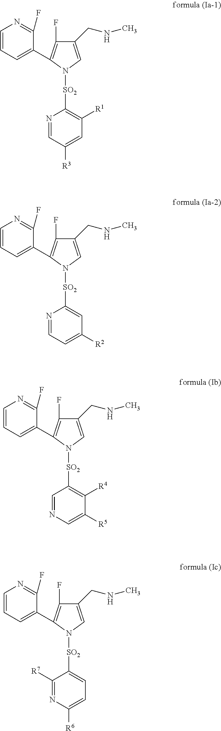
N1=CC([R3])=CC([R1])=C1[SO2]N1C=C(CNC)C(F)=C1C1=CC=CN=C1F.N1=CC=C([R2])C=C1[SO2]N1C=C(CNC)C(F)=C1C1=CC=CN=C1F.C1=NC=C([R5])C([R4])=C1[SO2]N1C=C(CNC)C(F)=C1C1=CC=CN=C1F.C1([R7])=NC([R6])=CC=C1[SO2]N1C=C(CNC)C(F)=C1C1=CC=CN=C1F
